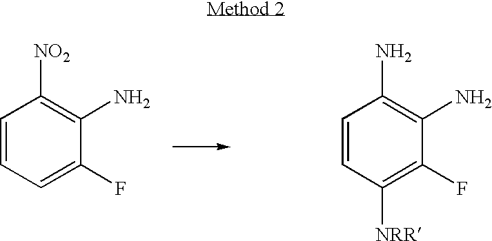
C1=CC=C(F)C(N)=C1[NO2].C1=CC([NRR])=C(F)C(N)=C1N
